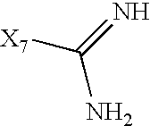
C(N)([X7])=N
